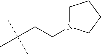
C(CCN1CCCC1)(C)(C)C
